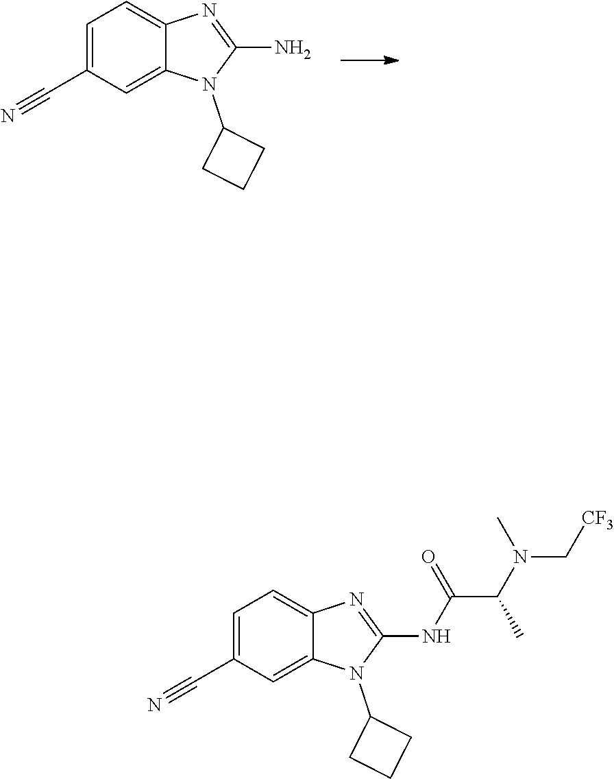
C1=C(C#N)C=C2C(=C1)N=C(N)N2C1CCC1.C1=C(C#N)C=C2C(=C1)N=C(NC(C(N(C)C[CF3])C)=O)N2C1CCC1
